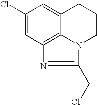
C1(Cl)=CC2=C3C(=C1)CCCN3C(CCl)=N2
